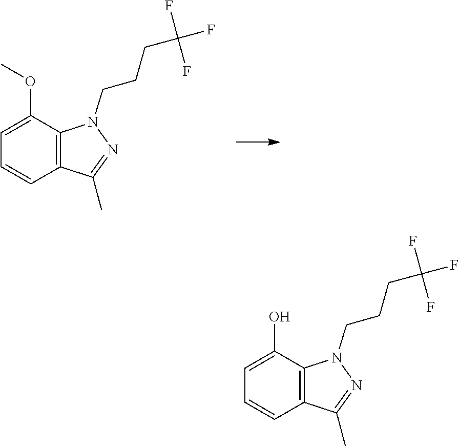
CC1=NN(CCCC(F)(F)F)C2=C1C=CC=C2OC.CC1=NN(CCCC(F)(F)F)C2=C1C=CC=C2O
